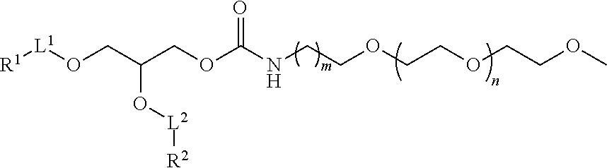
[R1][L1]OCC(COC(NCCOCCOCCOC)=O)O[L2][R2]
